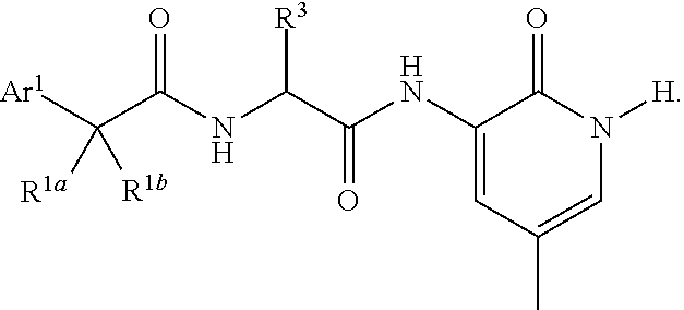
C(C(NC(C(=O)NC1=CC(C)=CN([H])C1=O)[R3])=O)([Ar1])([R1a])[R1b]
